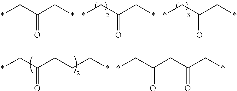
*CC(C*)=O.*CC(C*)=O.*CC(C*)=O.*CC(CCC*)=O.*CC(CC(C*)=O)=O
